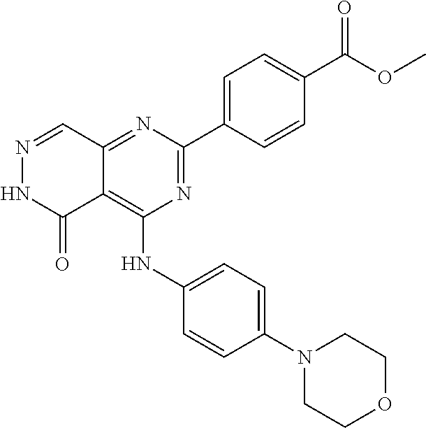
N1=CC2=NC(C3=CC=C(C(OC)=O)C=C3)=NC(NC3=CC=C(N4CCOCC4)C=C3)=C2C(=O)N1
